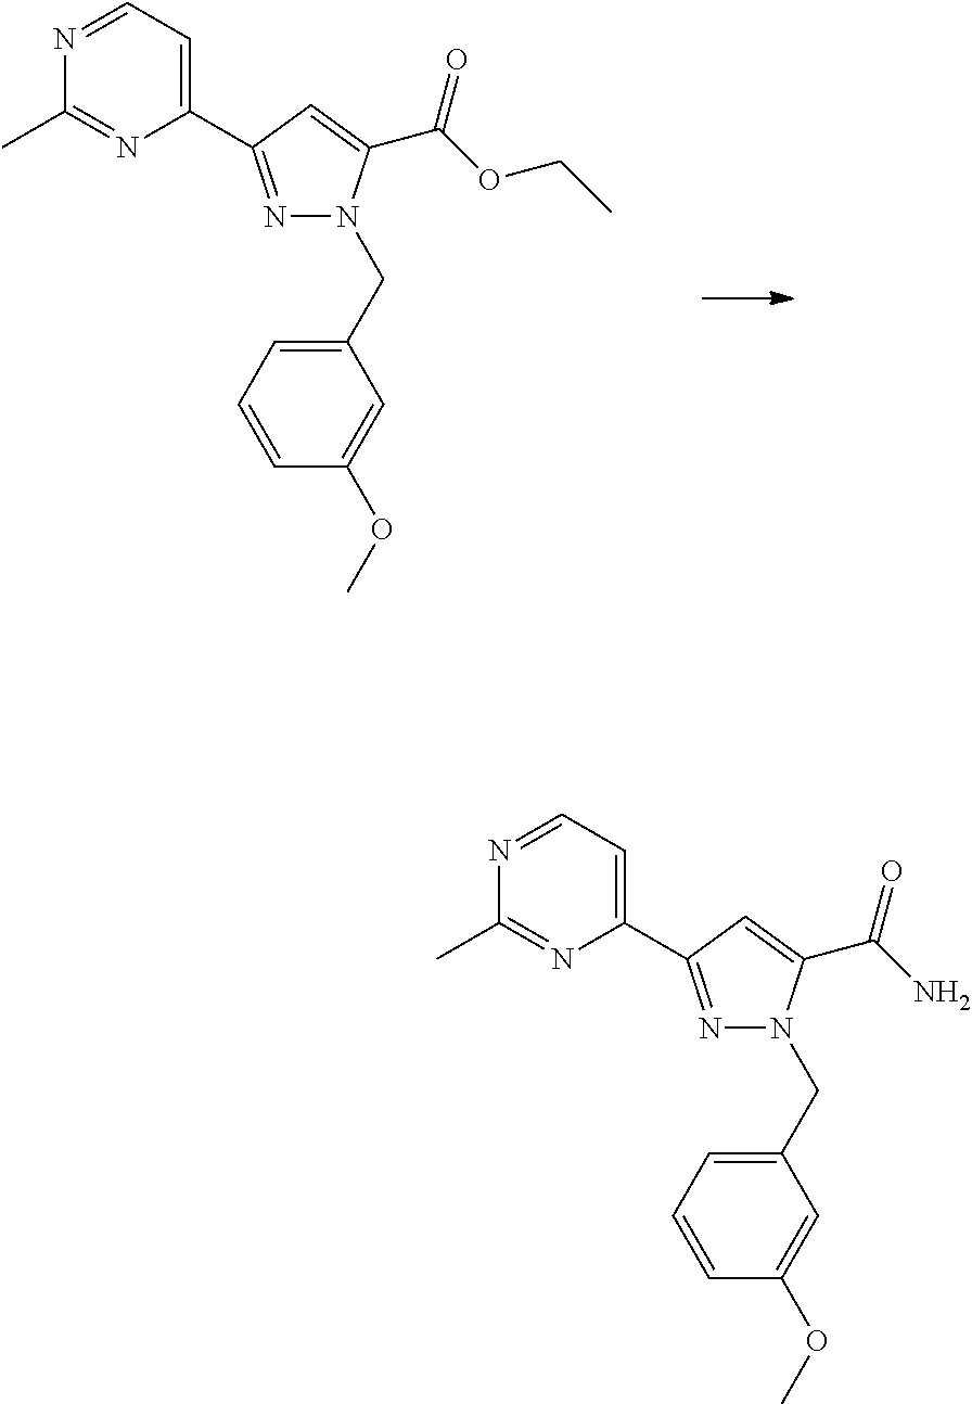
C1=CC(OC)=CC(CN2N=C(C3=CC=NC(C)=N3)C=C2C(OCC)=O)=C1.C1=CC(OC)=CC(CN2N=C(C3=CC=NC(C)=N3)C=C2C(N)=O)=C1
